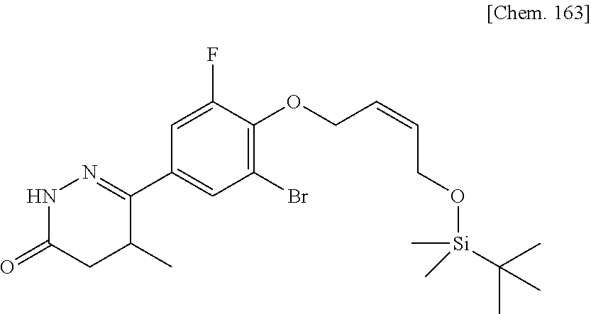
N1C(=O)CC(C)C(C2=CC(Br)=C(OCC=CCO[Si](C)(C(C)(C)C)C)C(F)=C2)=N1
